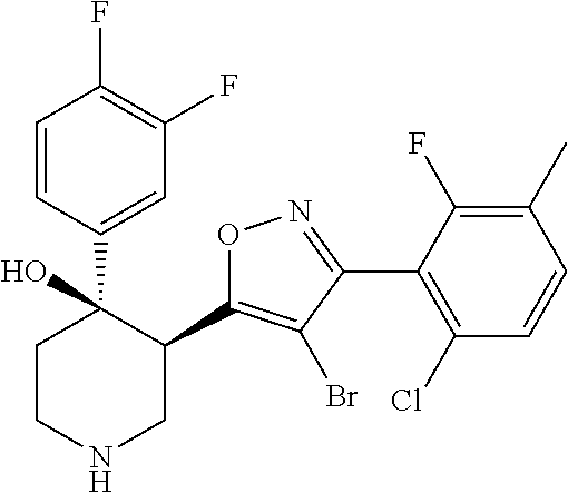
C1(C2=C(Br)C(C3=C(Cl)C=CC(C)=C3F)=NO2)C(C2=CC(F)=C(F)C=C2)(O)CCNC1
